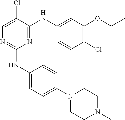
C1=C(Cl)C(NC2=CC(OCC)=C(Cl)C=C2)=NC(NC2=CC=C(N3CCN(C)CC3)C=C2)=N1
